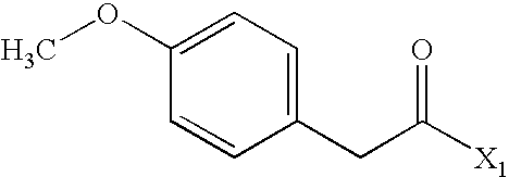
C1=C(OC)C=CC(CC([X1])=O)=C1
